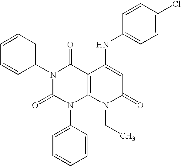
N1(C2=CC=CC=C2)C(=O)N(C2=CC=CC=C2)C2=C(C1=O)C(NC1=CC=C(Cl)C=C1)=CC(=O)N2CC
